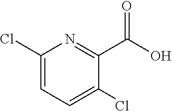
C1(Cl)=CC=C(Cl)C(C(O)=O)=N1
